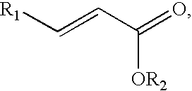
[R1]C=CC(=O)[OR2]
